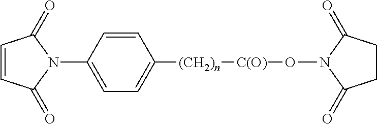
C1=CC(=O)N(C2=CC=C([(CH2)n][C(O)]ON3C(=O)CCC3=O)C=C2)C1=O
